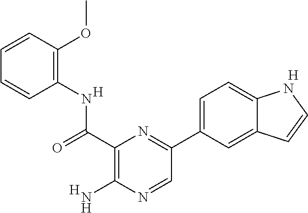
C1=CC(NC(C2=C(N)N=CC(C3=CC=C4C(=C3)C=CN4)=N2)=O)=C(OC)C=C1.[H].[H].[H]
